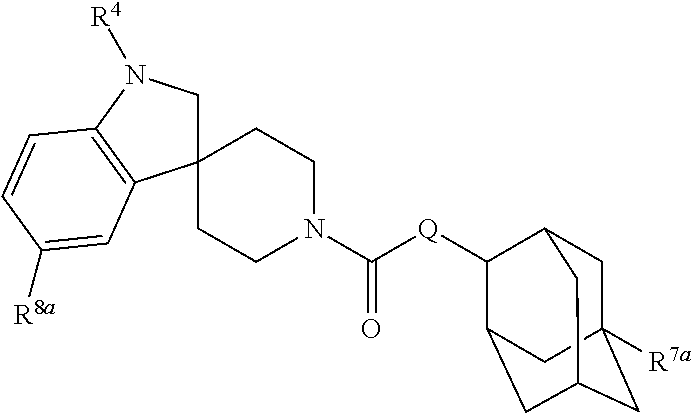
C12(CCN(C([Q]C3C4CC5CC([R7a])(CC3C5)C4)=O)CC1)CN([R4])C1=C2C=C([R8a])C=C1
